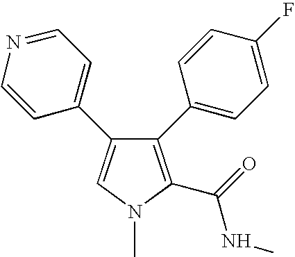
C1(C2=CC=C(F)C=C2)=C(C(=O)NC)N(C)C=C1C1=CC=NC=C1
